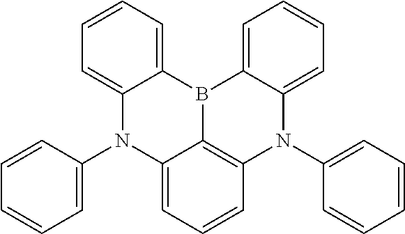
C1=C(N2C3=CC=CC4=C3B(C3=CC=CC=C23)C2=CC=CC=C2N4C2=CC=CC=C2)C=CC=C1
